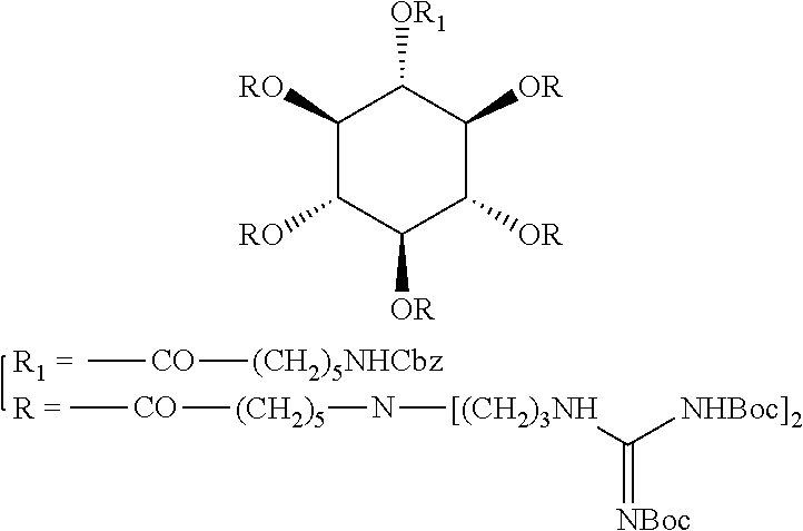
C[CO][(CH2)5NHCbz].C[CO][(CH2)5]N[[(CH2)3NH]C([NHBoc]2])=[NBoc].C1([RO])C([RO])C([OR])C([OR])C([OR])C1[OR1]
